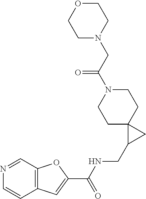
C12=C(C=NC=C1)OC(C(NCC1CC13CCN(C(CN1CCOCC1)=O)CC3)=O)=C2
